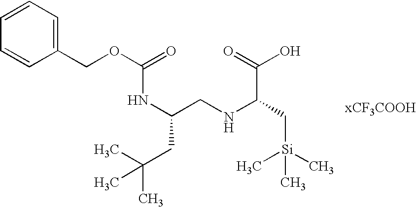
N(C(CNC(C[Si](C)(C)C)C(=O)O)CC(C)(C)C)C(OCC1=CC=CC=C1)=O
